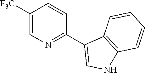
C1([F3C])=CN=C(C2=CNC3=C2C=CC=C3)C=C1
